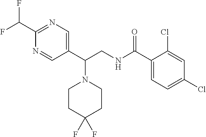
C1(C(NCC(C2=CN=C(C(F)F)N=C2)N2CCC(F)(F)CC2)=O)=CC=C(Cl)C=C1Cl
